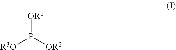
[OR1]P([R3O])[OR2]
